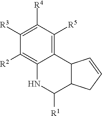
C1([R1])C2C(C3=C([R5])C([R4])=C([R3])C([R2])=C3N1)C=CC2
